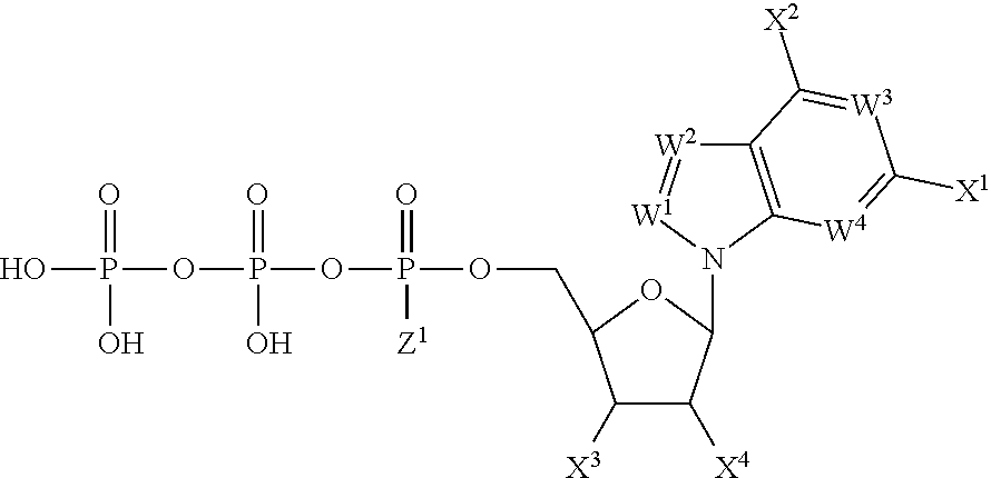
C1([X3])C([X4])C(N2[W1]=[W2]C3=C2[W4]=C([X1])[W3]=C3[X2])OC1COP(=O)(OP(=O)(OP(=O)(O)O)O)[Z1]
